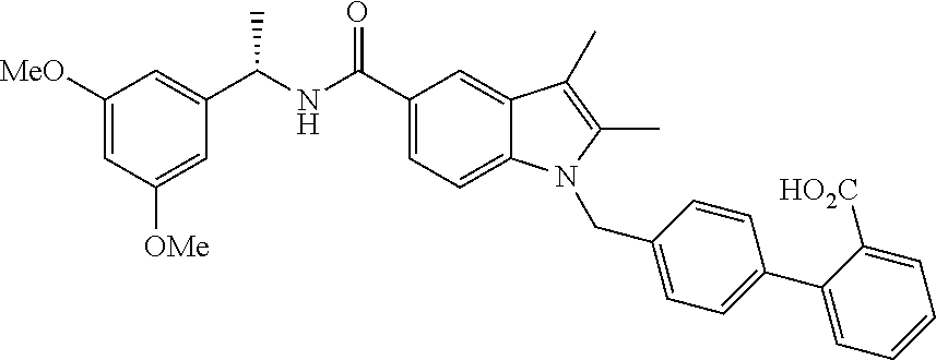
C1([MeO])=CC([OMe])=CC(C(NC(C2=CC=C3C(=C2)C(C)=C(C)N3CC2=CC=C(C3=CC=CC=C3[HO2C])C=C2)=O)C)=C1
